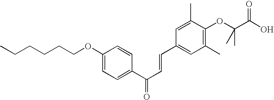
C1(OCCCCCC)=CC=C(C(C=CC2=CC(C)=C(OC(C(O)=O)(C)C)C(C)=C2)=O)C=C1
